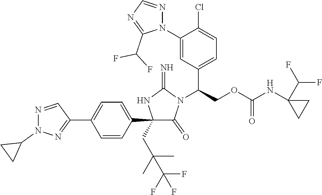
C1(C2=CC=C(C3=NN(C4CC4)N=C3)C=C2)(CC(C)(C)C(F)(F)F)C(=O)N(C(C2=CC=C(Cl)C(N3N=CN=C3C(F)F)=C2)COC(=O)NC2(C(F)F)CC2)C(=N)N1
